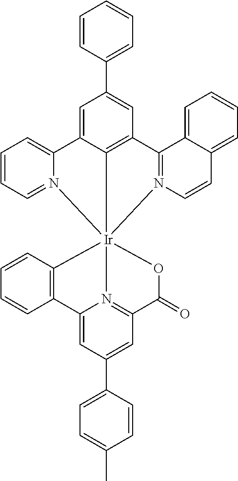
C12=CC(C3=CC=C(C)C=C3)=CC3=N1[Ir]14(C5=C2C=CC=C5)(OC3=O)C2=C(C=C(C3=CC=CC=C3)C=C2C2=CC=CC=N12)C1=N4C=CC2=CC=CC=C12
